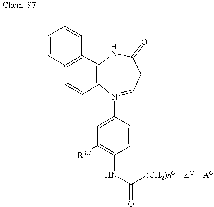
C12=C(C=CC3=C1NC(=O)CC=N3C1=CC([R3G])=C(NC(=O)[(CH2)nG][ZG][AG])C=C1)C=CC=C2
